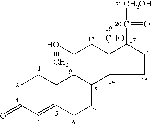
C1C(=O)C=C2C(C)(C1)C1C(CC2)C2C([CHO])(CC1O)C(C([CH2OH])=O)CC2
